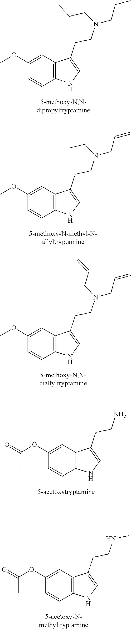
C1(OC)=CC2=C(C=C1)NC=C2CCN(CCC)CCC.C1(OC)=CC2=C(C=C1)NC=C2CCN(CC=C)CC.C1(OC)=CC2=C(C=C1)NC=C2CCN(CC=C)CC=C.C1(OC(=O)C)=CC2=C(C=C1)NC=C2CCNC.C1(OC(=O)C)=CC2=C(C=C1)NC=C2CCN
